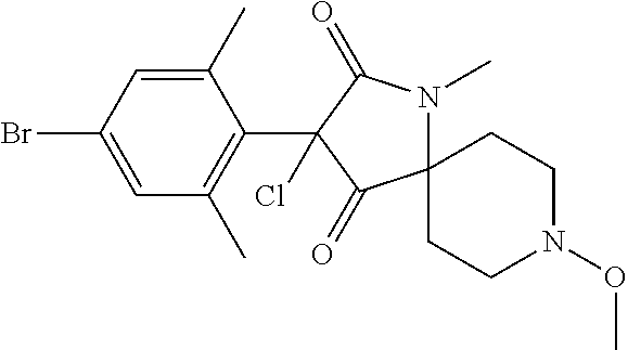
C1(C)=CC(Br)=CC(C)=C1C1(Cl)C(=O)C2(N(C)C1=O)CCN(OC)CC2
